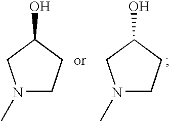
N1(C)CCC(O)C1.N1(C)CCC(O)C1
